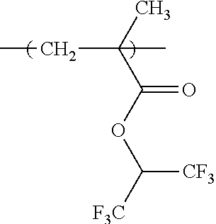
CC(CC)(C(=O)OC([F3C])[CF3])C
